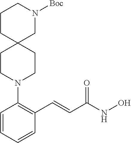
C1=CC=CC(C=CC(NO)=O)=C1N1CCC2(CC1)CN([Boc])CCC2
